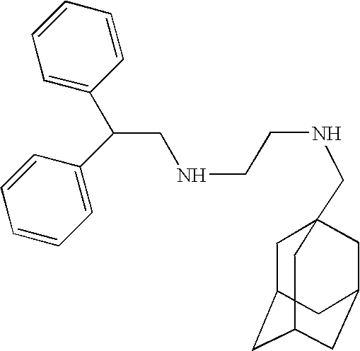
C(CNCCNCC12CC3CC(CC(C1)C3)C2)(C1=CC=CC=C1)C1=CC=CC=C1
